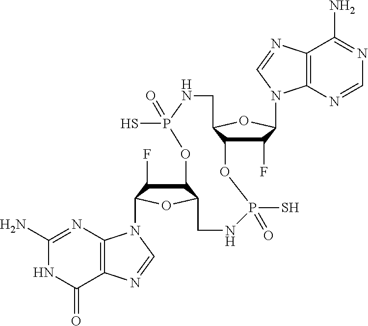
C1(N)=NC2=C(C(=O)N1)N=CN2C1C(F)C2C(O1)CNP(=O)(S)OC1C(F)C(N3C4=C(N=C3)C(N)=NC=N4)OC1CNP(S)(=O)O2
